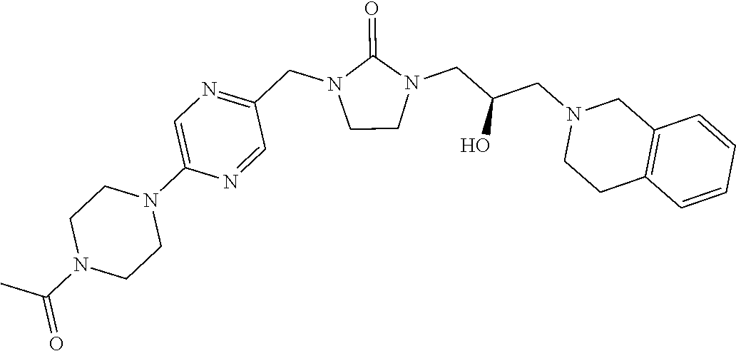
C1CN(CC(CN2CCC3=C(C2)C=CC=C3)O)C(=O)N1CC1=NC=C(N2CCN(C(C)=O)CC2)N=C1
